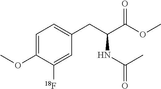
C1=C(OC)C([18F])=CC(CC(C(OC)=O)NC(=O)C)=C1
